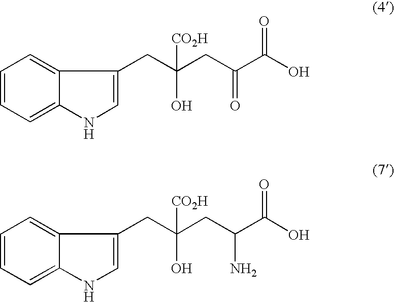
C1=CC=C2C(=C1)C(CC(CC(C(O)=O)=O)([CO2H])O)=CN2.C1=CC=C2C(=C1)C(CC(CC(C(O)=O)N)([CO2H])O)=CN2
